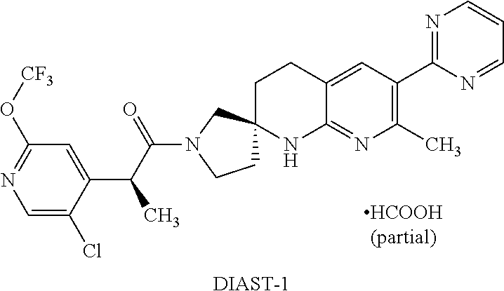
C1=C(Cl)C(C(C(N2CCC3(C2)CCC2=CC(C4=NC=CC=N4)=C(C)N=C2N3)=O)C)=CC(O[CF3])=N1.[DIAST-1]
